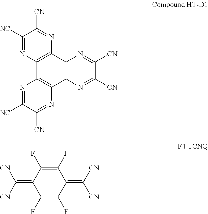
C1([NC])=NC2=C(N=C1[CN])C1=C(C3=C2N=C([NC])C([CN])=N3)N=C([CN])C([CN])=N1.C1(=C([CN])[CN])C(F)=C(F)C(=C([CN])[CN])C(F)=C1F
